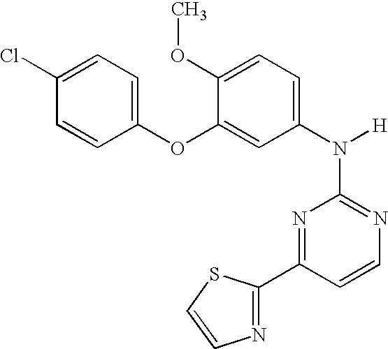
N1=C(N([H])C2=CC=C(OC)C(OC3=CC=C(Cl)C=C3)=C2)N=C(C2=NC=CS2)C=C1
